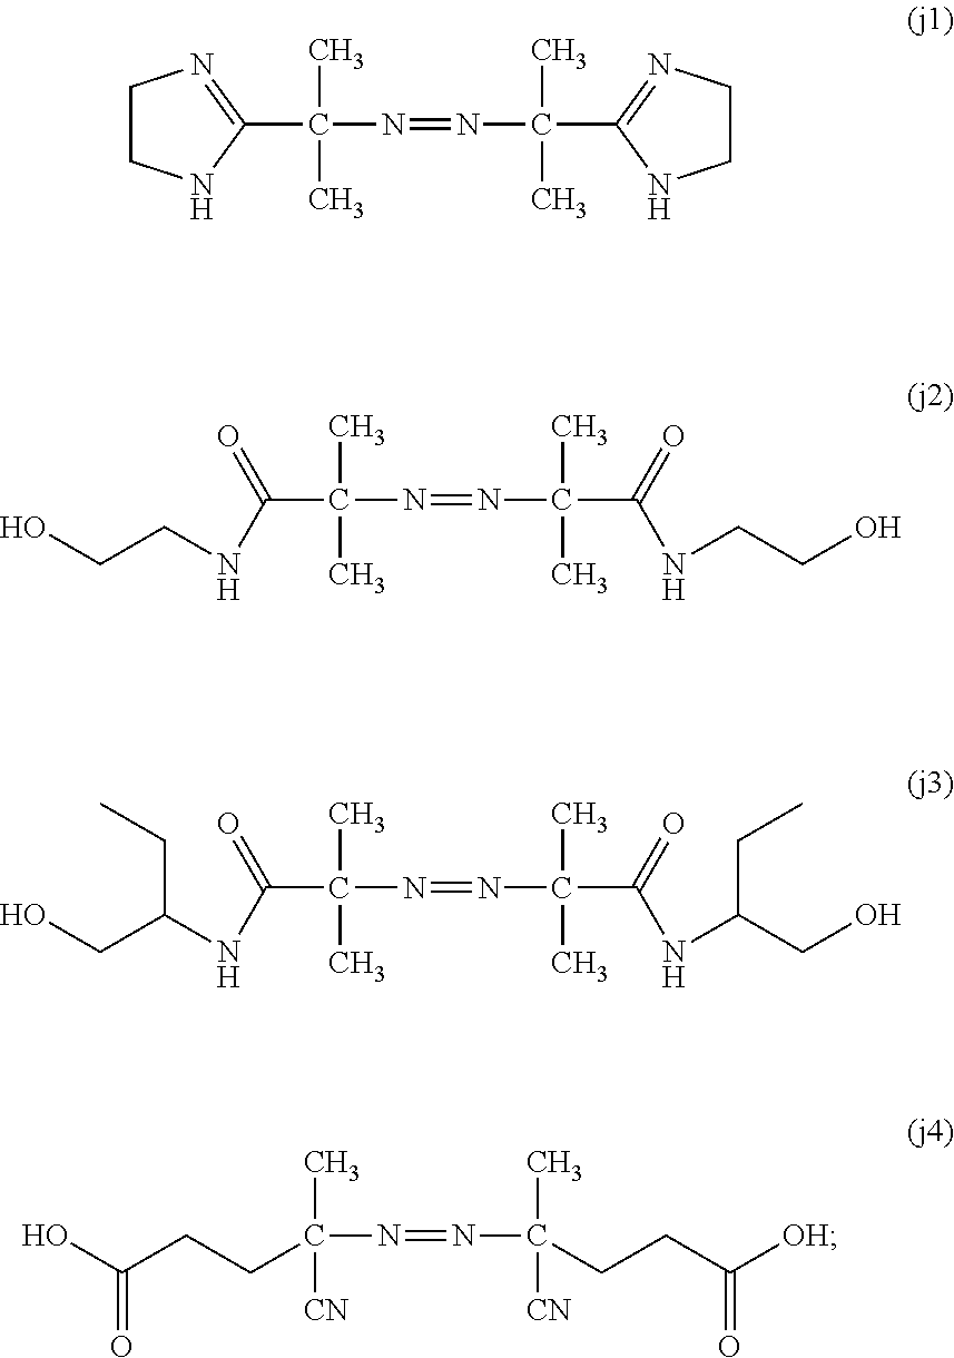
C1CNC(C(N=NC(C2=NCCN2)(C)C)(C)C)=N1.C(C(N=NC(C(NCCO)=O)(C)C)(C)C)(=O)NCCO.C(C(N=NC(C(NC(CO)CC)=O)(C)C)(C)C)(=O)NC(CO)CC.C(N=NC(C)([CN])CCC(=O)[OH])(C)([CN])CCC(O)=O
